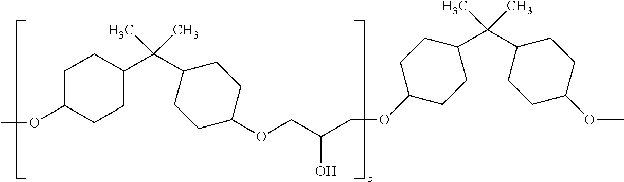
C1C(OC)CCC(C(C)(C)C2CCC(OCC(COC3CCC(C(C4CCC(OC)CC4)(C)C)CC3)O)CC2)C1
